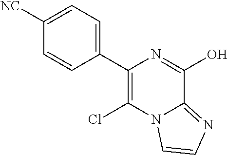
C1(C2=CC=C([NC])C=C2)=C(Cl)N2C(=NC=C2)C(O)=N1
